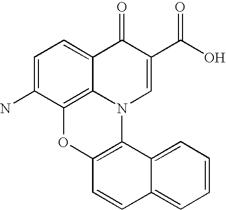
C1=C(N)C2=C3C(=C1)C(=O)C(C(O)=O)=CN3C1=C(O2)C=CC2=CC=CC=C12
